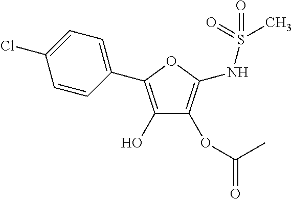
C1=CC(C2=C(O)C(OC(=O)C)=C(NS(=O)(C)=O)O2)=CC=C1Cl
